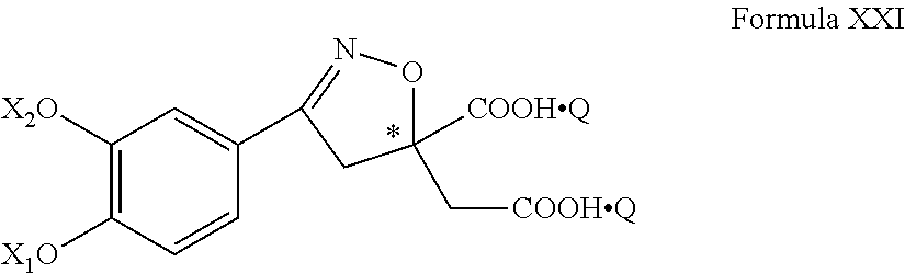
C1(C2=CC([X2O])=C([X1O])C=C2)=NOC([COOHQ])(C[COOHQ])C1
